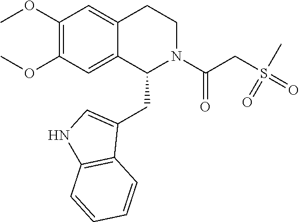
C1(OC)=C(OC)C=C2C(=C1)CCN(C(CS(C)(=O)=O)=O)C2CC1=CNC2=C1C=CC=C2
